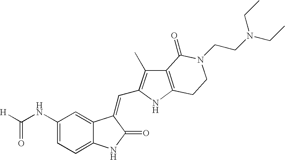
C1=C(NC([H])=O)C=C2C(=C1)NC(=O)C2=CC1=C(C)C2=C(N1)CCN(CCN(CC)CC)C2=O
